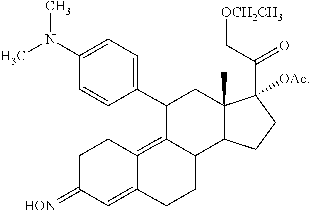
C1=C(N(C)C)C=CC(C2C3=C4C(=CC(=[HON])CC4)CCC3C3C(C)(C2)C(C(C[OCH2CH3])=O)([OAc])CC3)=C1
